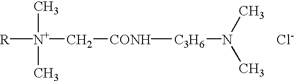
[R][N+](C[CONH][C3H6]N(C)C)(C)C.[Cl-]
